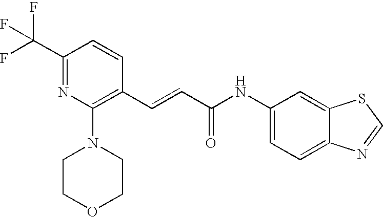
C(=CC(=O)NC1=CC=C2C(=C1)SC=N2)C1=C(N2CCOCC2)N=C(C(F)(F)F)C=C1
